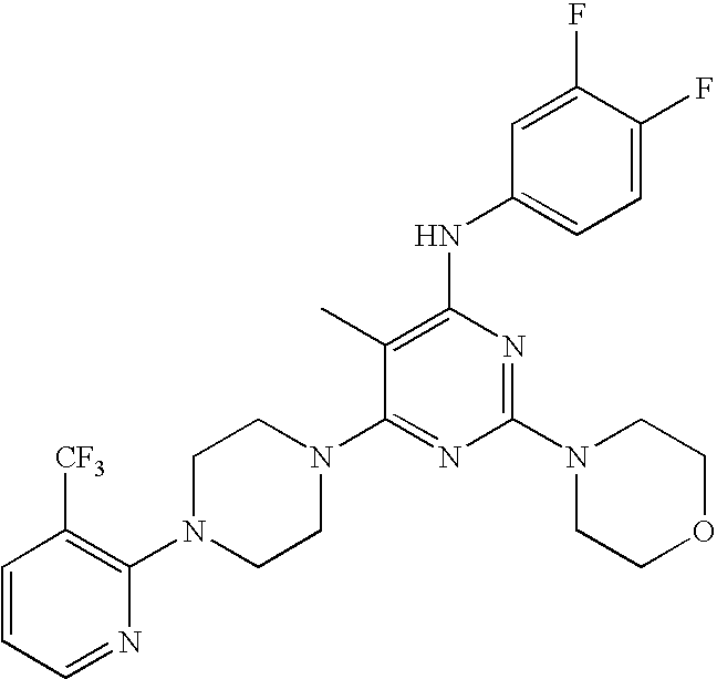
C1(C)=C(NC2=CC=C(F)C(F)=C2)N=C(N2CCOCC2)N=C1N1CCN(C2=C([CF3])C=CC=N2)CC1
